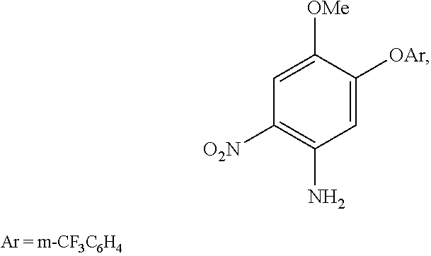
C1=C([OAr])C([OMe])=CC([O2N])=C1N
